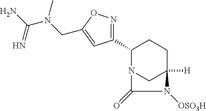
C1(C2=NOC(CN(C(N)=N)C)=C2)N2CC([H])(CC1)N([OSO3H])C2=O
